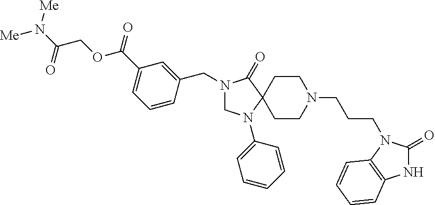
C1N(C2=CC=CC=C2)C2(C(=O)N1CC1=CC(C(OCC(N([Me])[Me])=O)=O)=CC=C1)CCN(CCCN1C(=O)NC3=C1C=CC=C3)CC2
